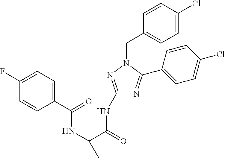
C1(NC(=O)C(C)(NC(=O)C2=CC=C(F)C=C2)C)=NN(CC2=CC=C(Cl)C=C2)C(C2=CC=C(Cl)C=C2)=N1
